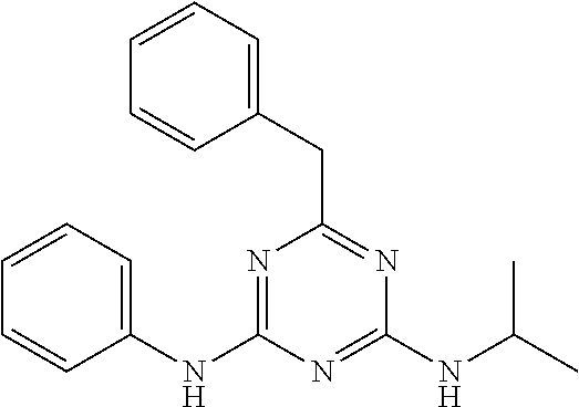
C1(NC2=NC(CC3=CC=CC=C3)=NC(NC(C)C)=N2)=CC=CC=C1
